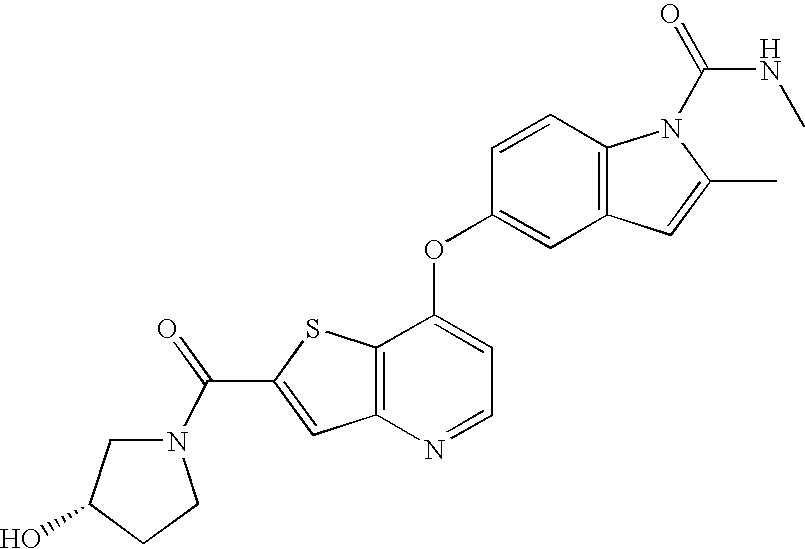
C12=C(C(OC3=CC4=C(C=C3)N(C(=O)NC)C(C)=C4)=CC=N1)SC(C(=O)N1CC(O)CC1)=C2
